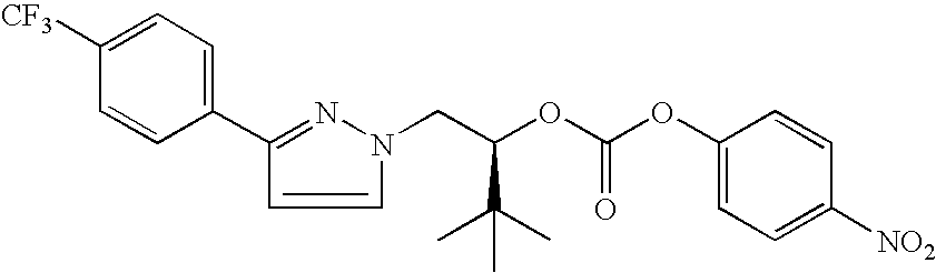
C1(C2=NN(CC(OC(OC3=CC=C([NO2])C=C3)=O)C(C)(C)C)C=C2)=CC=C([CF3])C=C1
